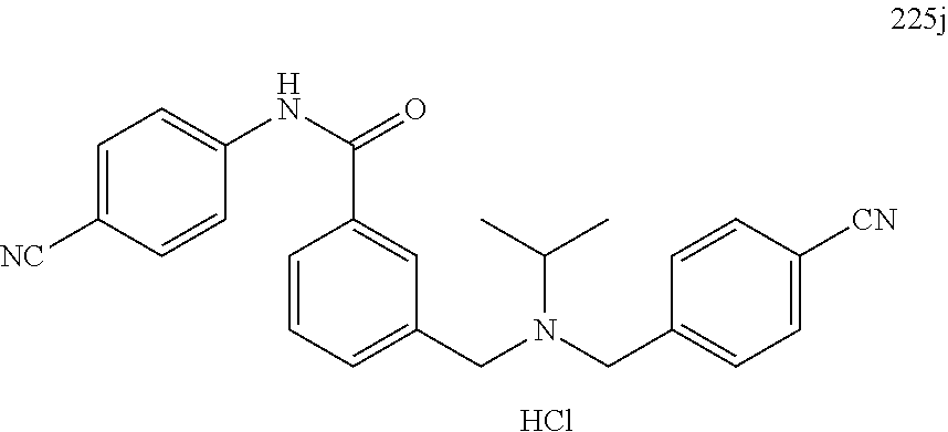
C1=C([NC])C=CC(NC(=O)C2=CC(CN(CC3=CC=C([CN])C=C3)C(C)C)=CC=C2)=C1.Cl
